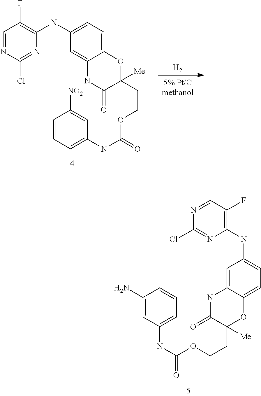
C1=NC(Cl)=NC(NC2=CC=C3C(=C2)NC(=O)C(CCOC(NC2=CC=CC([NO2])=C2)=O)([Me])O3)=C1F.[H2].C1=C2C(=CC=C1NC1=C(F)C=NC(Cl)=N1)OC(CCOC(NC1=CC=CC(N)=C1)=O)([Me])C(=O)N2
